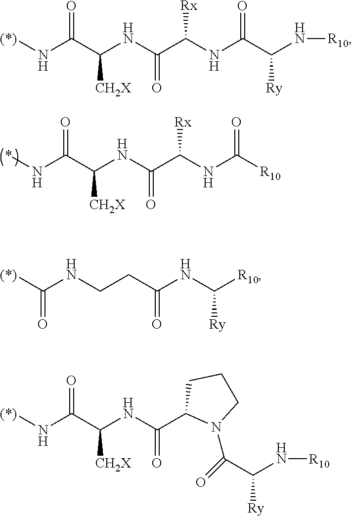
N(C(C(NC(C(NC(C(N[R10])[Ry])=O)[Rx])=O)[CH2X])=O)[(*)].N(C(C(NC(C(NC([R10])=O)[Rx])=O)[CH2X])=O)*.C(NCCC(NC([R10])[Ry])=O)([(*)])=O.N(C(C(NC(C1N(C(C(N[R10])[Ry])=O)CCC1)=O)[CH2X])=O)[(*)]
